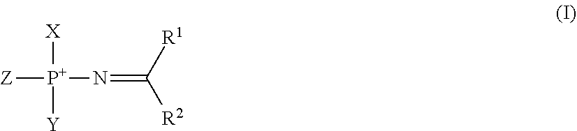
[Z][P+]([X])([Y])N=C([R2])[R1]
